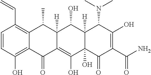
C1=CC(O)=C2C(=C1C=C)C(C)C1([H])C(=C(O)C3(O)C([H])(C1O)C(N(C)C)C(O)=C(C(N)=O)C3=O)C2=O
